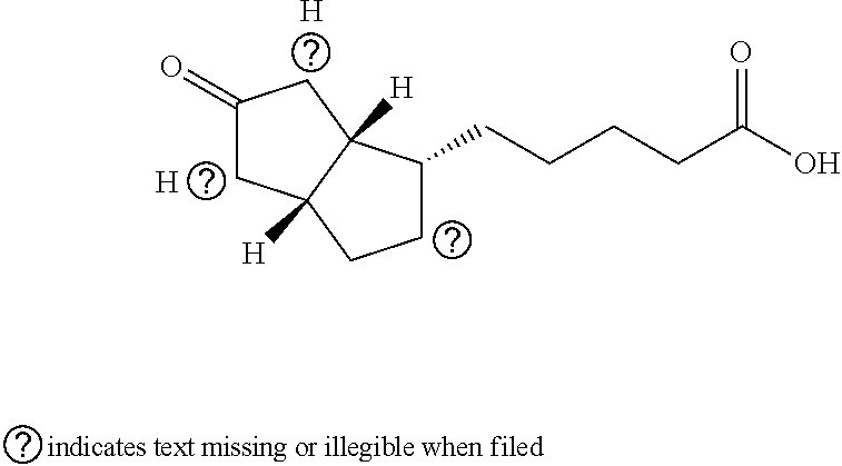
C1(=O)CC2([H])C([H])(C1)C(CCCCC(O)=O)CC2.[H].[H]
